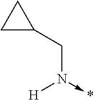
C1C(CN(->*)[H])C1
